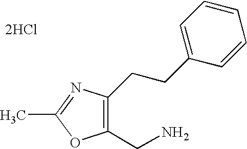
C1(CN)=C(CCC2=CC=CC=C2)N=C(C)O1.[2HCl]
